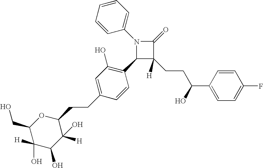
N1(C2=CC=CC=C2)C(C2=C(O)C=C(CCC3OC(CO)C(O)([H])C(O)C3([H])O)C=C2)C(CCC(C2=CC=C(F)C=C2)O)([H])C1=O
